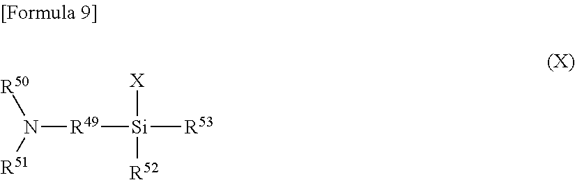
N([R49][Si]([X])([R52])[R53])([R51])[R50]
